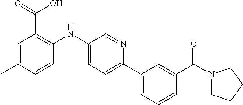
C1=C(C)C=CC(NC2=CC(C)=C(C3=CC=CC(C(N4CCCC4)=O)=C3)N=C2)=C1C(=O)O
